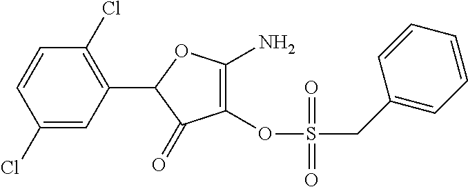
C1(OS(=O)(CC2=CC=CC=C2)=O)=C(N)OC(C2=C(Cl)C=CC(Cl)=C2)C1=O
